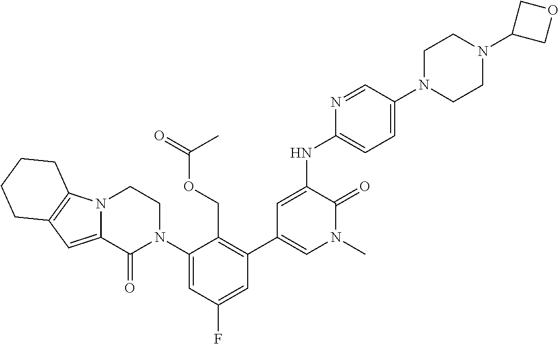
N12C(=CC3=C1CCCC3)C(=O)N(C1=CC(F)=CC(C3=CN(C)C(=O)C(NC4=CC=C(N5CCN(C6COC6)CC5)C=N4)=C3)=C1COC(=O)C)CC2
